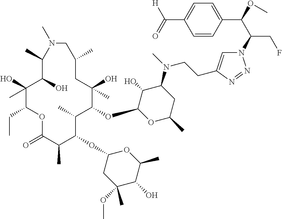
C1(O)(C)C(CC)OC(=O)C(C)C(OC2CC(OC)(C)C(O)C(C)O2)C(C)C(OC2OC(C)CC(N(C)CCC3=CN(C(C(OC)C4=CC=C(C(=O)[H])C=C4)CF)N=N3)C2O)C(O)(C)CC(C)CN(C)C(C)C1O
